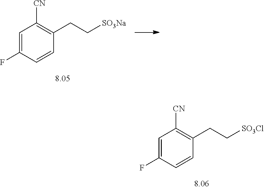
C1=C(F)C=CC(CC[SO3Na])=C1[CN].C1=C(F)C=CC(CC[SO3Cl])=C1[CN]
